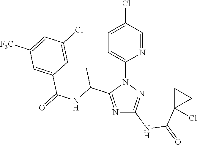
N1=C(C(NC(=O)C2=CC([F3C])=CC(Cl)=C2)C)N(C2=CC=C(Cl)C=N2)N=C1NC(=O)C1(Cl)CC1
